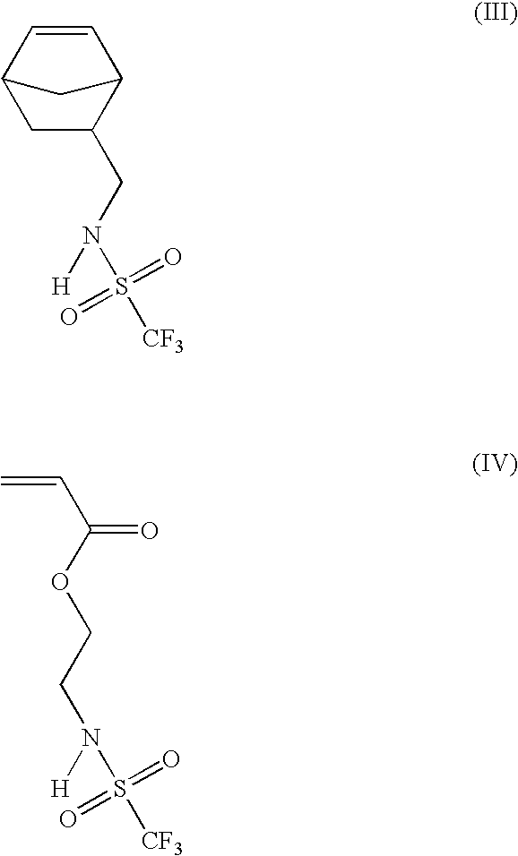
C1=CC2C(CN(S(=O)(=O)[CF3])[H])CC1C2.C(CN(S(=O)(=O)[CF3])[H])OC(C=C)=O
